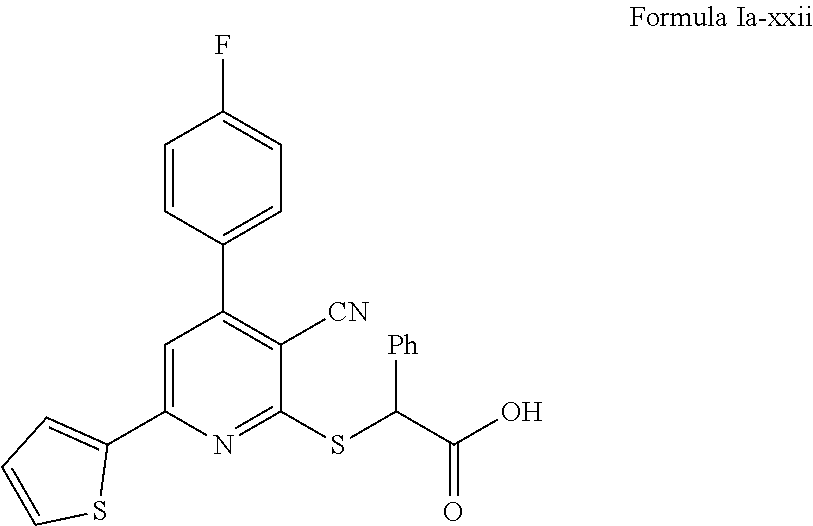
C1(SC(C(O)=O)[Ph])=NC(C2=CC=CS2)=CC(C2=CC=C(F)C=C2)=C1[CN]
